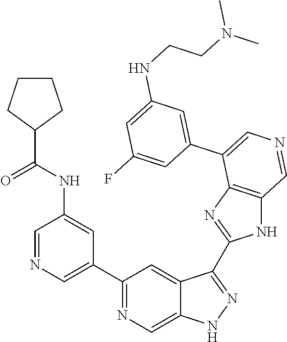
C1(C2=CN=CC(NC(=O)C3CCCC3)=C2)=NC=C2C(=C1)C(C1=NC3=C(N1)C=NC=C3C1=CC(NCCN(C)C)=CC(F)=C1)=NN2
